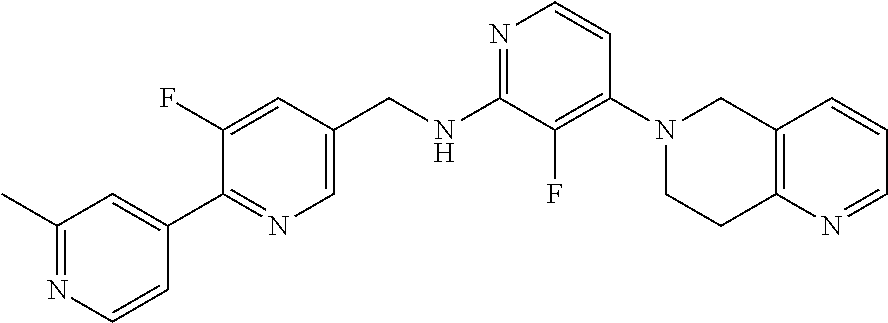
C1(C)=NC=CC(C2=NC=C(CNC3=NC=CC(N4CCC5=C(C4)C=CC=N5)=C3F)C=C2F)=C1
